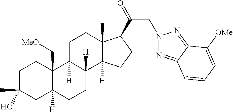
C1C(C)(O)CC2([H])C(C[MeO])(C1)C1([H])C([H])(CC2)C2([H])C(C)(CC1)C(C(=O)CN1N=C3C(=N1)C([OMe])=CC=C3)CC2
